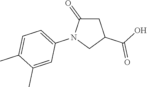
C1C(=O)N(C2=CC=C(C)C(C)=C2)CC1C(O)=O
